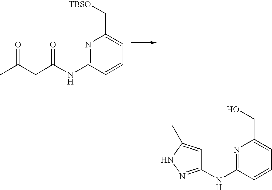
N1=C(NC(=O)CC(=O)C)C=CC=C1C[TBSO].N1=C(NC2=NNC(C)=C2)C=CC=C1CO
